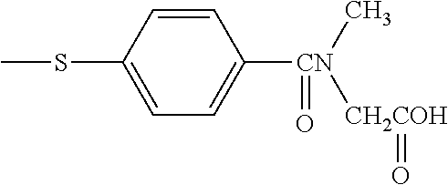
C1=CC(SC)=CC=C1[CN](C)([CH2COH]=O)=O
